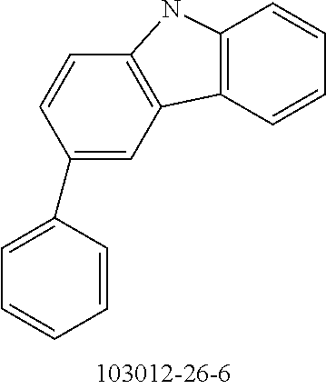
C1=C(C2=CC3=C(C=C2)NC2=C3C=CC=C2)C=CC=C1
